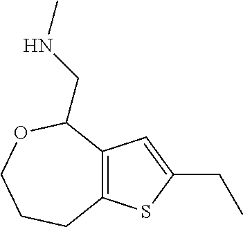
C12=C(C=C(CC)S1)C(CNC)OCCC2
